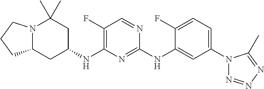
C1(F)=CC=C(N2N=NN=C2C)C=C1NC1=NC(NC2CC(C)(C)N3C(C2)CCC3)=C(F)C=N1
